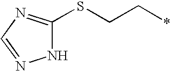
S(CC*)C1=NC=NN1
